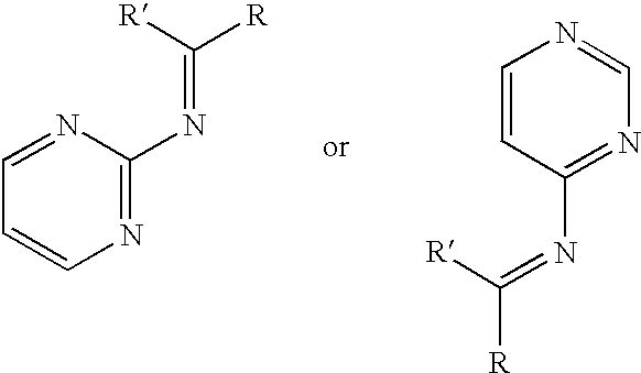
N1=C(N=C([R])[R])N=CC=C1.N1=C(N=C([R])[R])C=CN=C1
